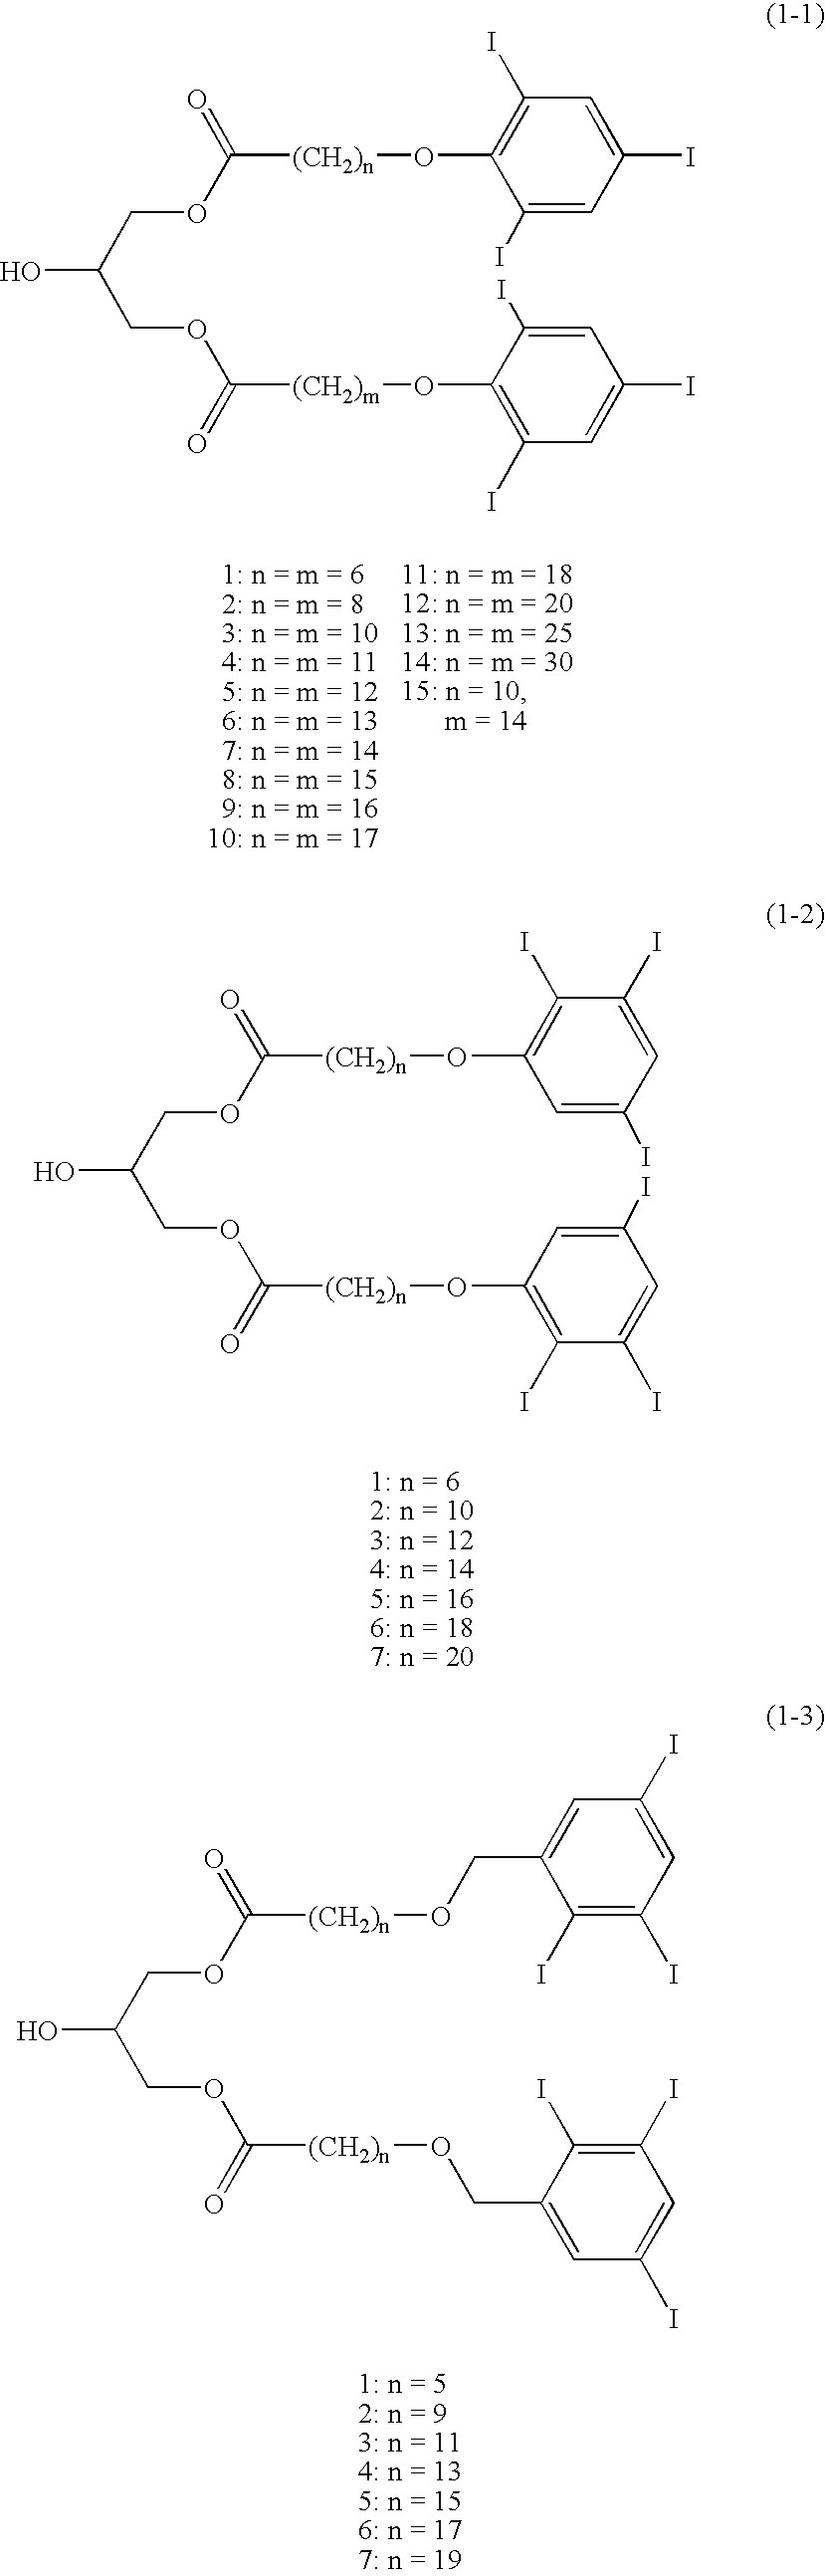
OC(COC([(CH2)n]OC1=C(I)C(I)=CC(I)=C1)=O)COC(=O)[(CH2)n]OC1=C(I)C(I)=CC(I)=C1.OC(COC([(CH2)n]OCC1=CC(I)=CC(I)=C1I)=O)COC(=O)[(CH2)n]OCC1=CC(I)=CC(I)=C1I.OC(COC([(CH2)n]OC1=C(I)C=C(I)C=C1I)=O)COC(=O)[(CH2)m]OC1=C(I)C=C(I)C=C1I
